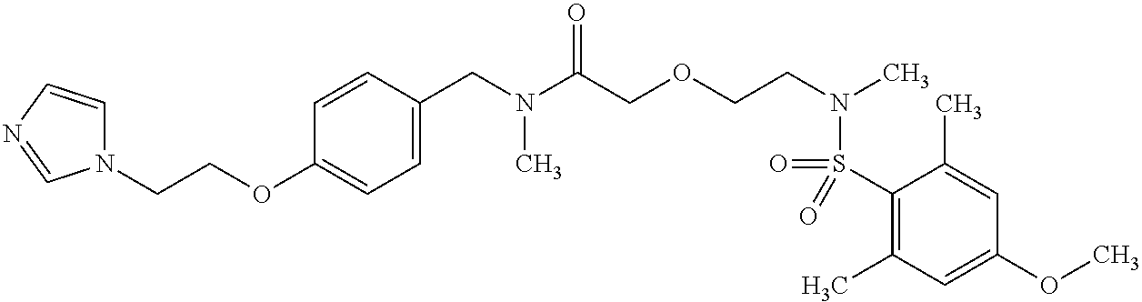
C1(S(=O)(N(CCOCC(N(CC2=CC=C(OCCN3C=CN=C3)C=C2)C)=O)C)=O)=C(C)C=C(OC)C=C1C
